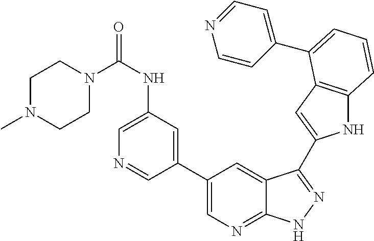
C1(C2=CN=C3C(=C2)C(C2=CC4=C(N2)C=CC=C4C2=CC=NC=C2)=NN3)=CC(NC(N2CCN(C)CC2)=O)=CN=C1
